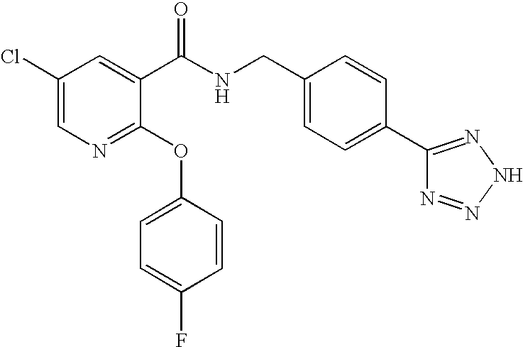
C1(Cl)=CN=C(OC2=CC=C(F)C=C2)C(C(NCC2=CC=C(C3=NNN=N3)C=C2)=O)=C1
